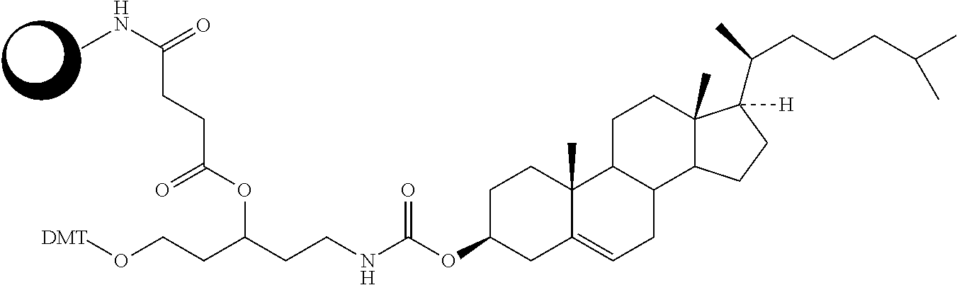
CNC(=O)CCC(OC(CCNC(OC1CC2=CCC3C(C2(C)CC1)CCC1(C)C3CCC1(C(C)CCCC(C)C)[H])=O)CCO[DMT])=O
